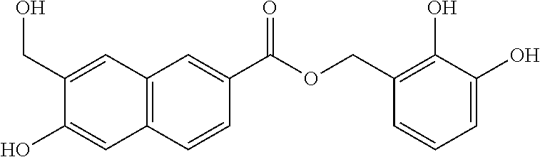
C12=C(C=CC(C(=O)OCC3=C(O)C(O)=CC=C3)=C1)C=C(O)C(CO)=C2
